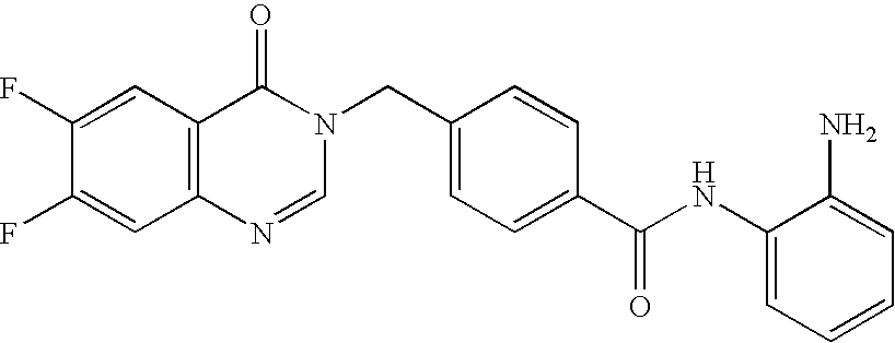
C1(NC(C2=CC=C(CN3C(=O)C4=C(C=C(F)C(F)=C4)N=C3)C=C2)=O)=CC=CC=C1N
